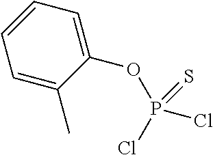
C1(OP(=S)(Cl)Cl)=CC=CC=C1C
